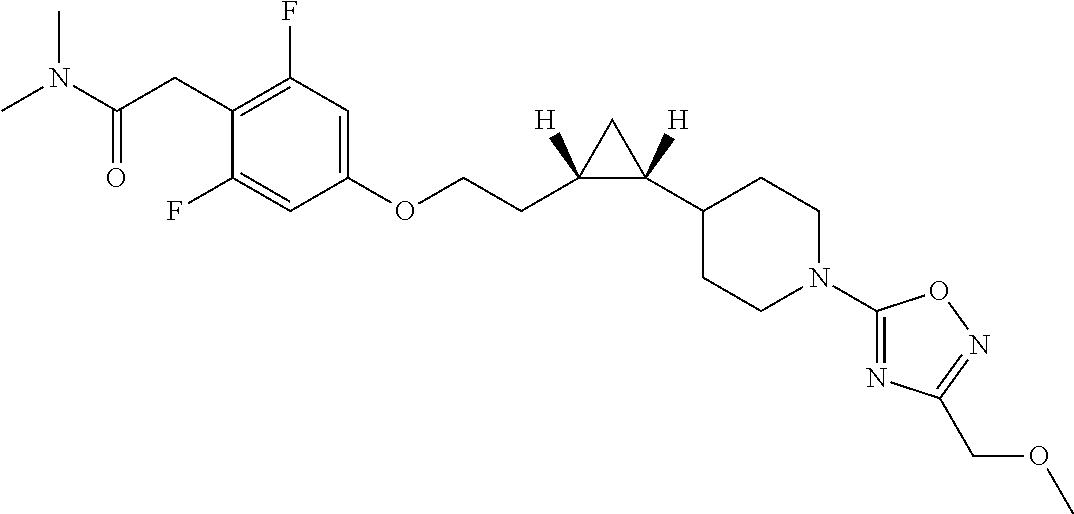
N(C(CC1=C(F)C=C(OCCC2([H])C(C3CCN(C4=NC(COC)=NO4)CC3)([H])C2)C=C1F)=O)(C)C
